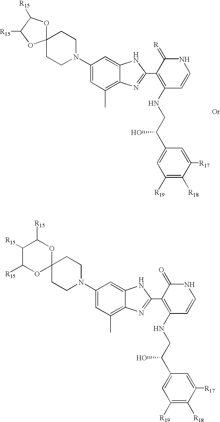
C1(N2CCC3(CC2)OC([R15])C([R15])O3)=CC(C)=C2C(=C1)NC(C1=C(NCC(C3=CC([R19])=C([R18])C([R17])=C3)O)C=CNC1=[R])=N2.C1(N2CCC3(CC2)OC([R15])C([R15])C([R15])O3)=CC(C)=C2C(=C1)NC(C1=C(NCC(C3=CC([R19])=C([R18])C([R17])=C3)O)C=CNC1=O)=N2
